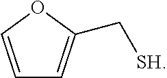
C1=COC(C[SH])=C1
